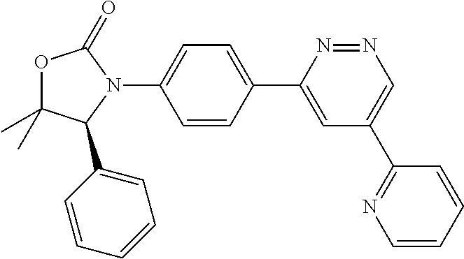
O1C(C)(C)C(C2=CC=CC=C2)N(C2=CC=C(C3=CC(C4=NC=CC=C4)=CN=N3)C=C2)C1=O
